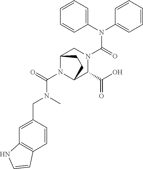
C(N1C2C(C(O)=O)N(C(N(C3=CC=CC=C3)C3=CC=CC=C3)=O)CC1CC2)(=O)N(CC1=CC2=C(C=C1)C=CN2)C
